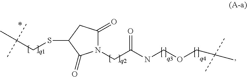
N1(CC(NCOCC(C)(C)C)=O)C(=O)CC(SCC(C)(C)C)C1=O
